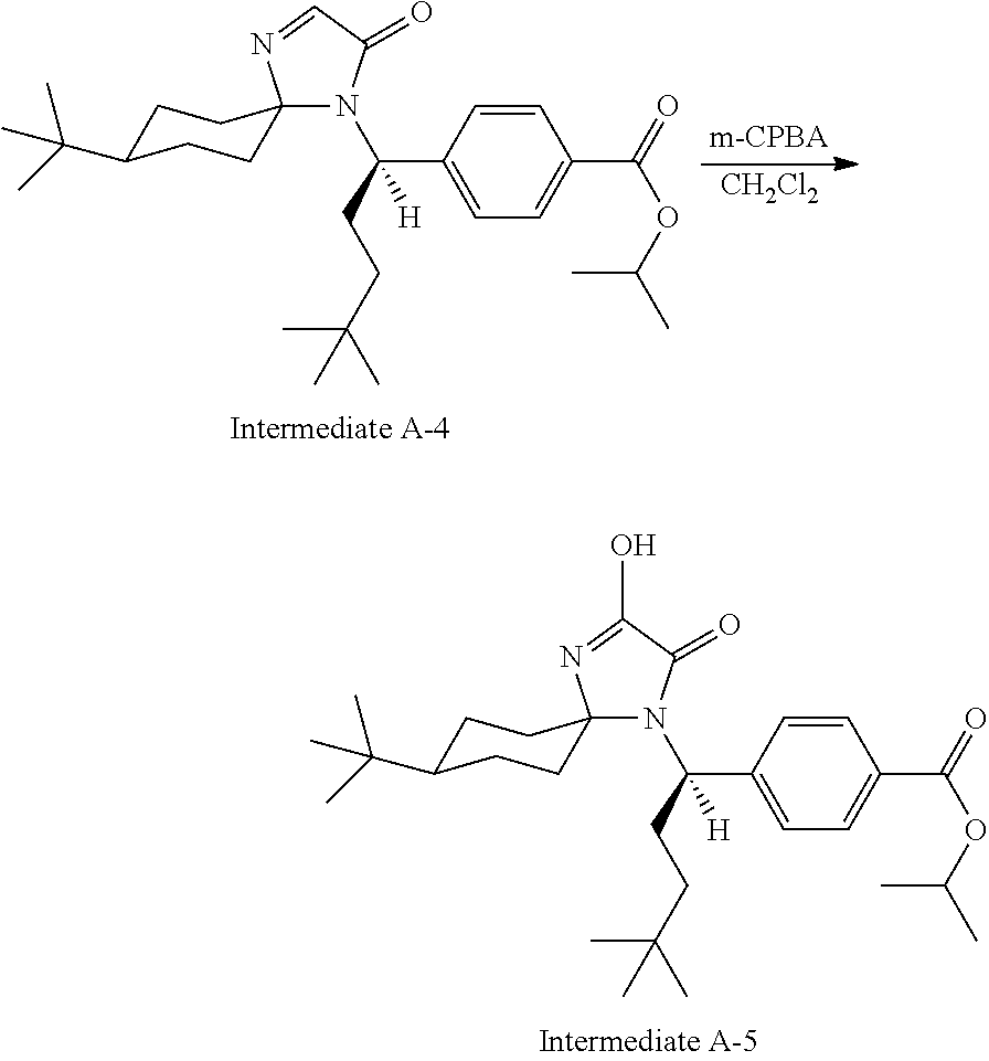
N1(C(C2=CC=C(C(=O)OC(C)C)C=C2)(CCC(C)(C)C)[H])C(=O)C(O)=NC12CCC(C(C)(C)C)CC2.N1(C(C2=CC=C(C(=O)OC(C)C)C=C2)(CCC(C)(C)C)[H])C(=O)C=NC12CCC(C(C)(C)C)CC2.[CH2Cl2]
